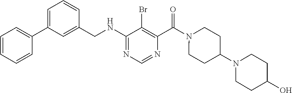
C1(CNC2=NC=NC(C(=O)N3CCC(N4CCC(O)CC4)CC3)=C2Br)=CC(C2=CC=CC=C2)=CC=C1
